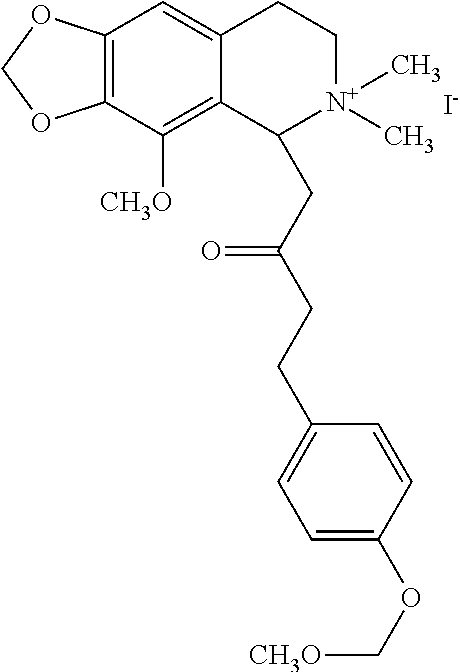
C12=C(C([CH3O])=C3C(=C1)CC[N+](C)(C)C3CC(CCC1=CC=C(OC[CH3O])C=C1)=O)OCO2.[I-]
